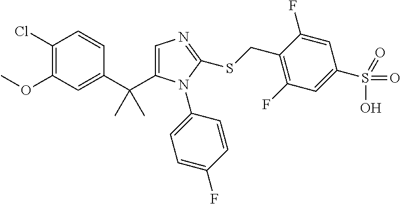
C1(Cl)=C(OC)C=C(C(C)(C)C2=CN=C(SCC3=C(F)C=C(S(=O)(O)=O)C=C3F)N2C2=CC=C(F)C=C2)C=C1
